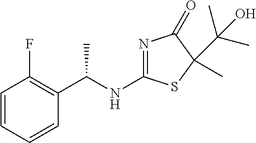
N1=C(NC(C2=C(F)C=CC=C2)C)SC(C)(C(C)(C)O)C1=O
